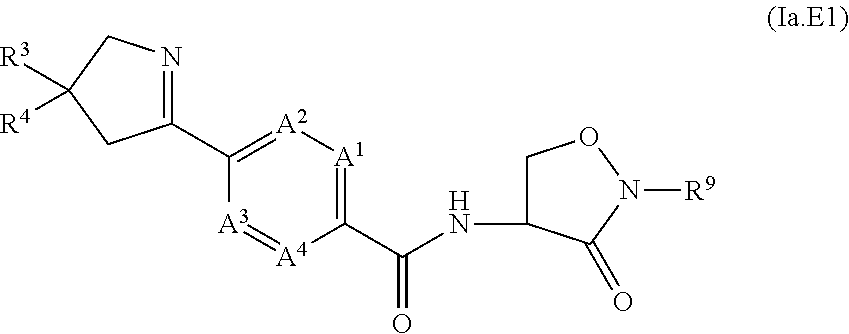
C1(C2=[A2][A1]=C(C(NC3CON([R9])C3=O)=O)[A4]=[A3]2)=NCC([R3])([R4])C1
